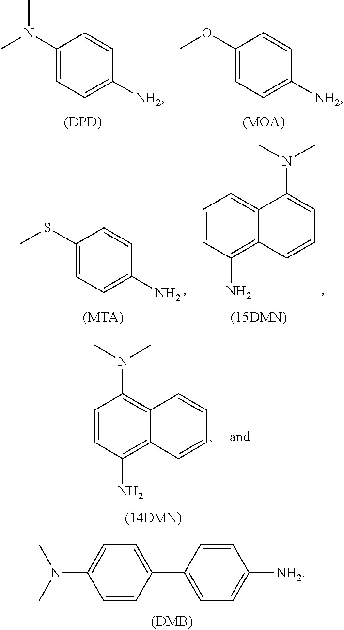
C1(C2=CC=C([NH2])C=C2)=CC=C(N(C)C)C=C1.CN(C1=CC=C([NH2])C=C1)C.[(DPD)].COC1=CC=C([NH2])C=C1.[(MOA)].CSC1=CC=C(N)C=C1.[(MTA)].C1=CC(N)=C2C(=C1)C(N(C)C)=CC=C2.C1=CC(N)=C2C(=C1N(C)C)C=CC=C2
